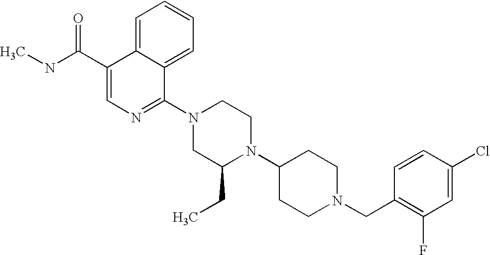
C1(Cl)=CC(F)=C(CN2CCC(N3C(CC)CN(C4=NC=C(C(NC)=O)C5=CC=CC=C45)CC3)CC2)C=C1
